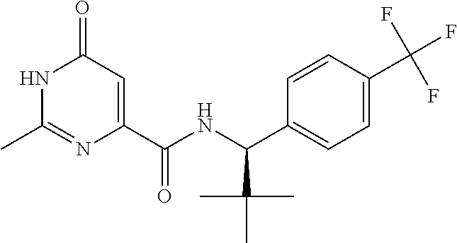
C1(=O)C=C(C(NC(C2=CC=C(C(F)(F)F)C=C2)C(C)(C)C)=O)N=C(C)N1
